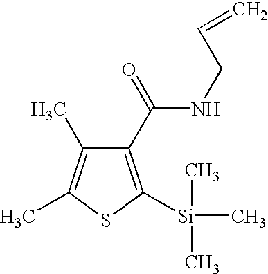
C1(C(NCC=C)=O)=C([Si](C)(C)C)SC(C)=C1C
